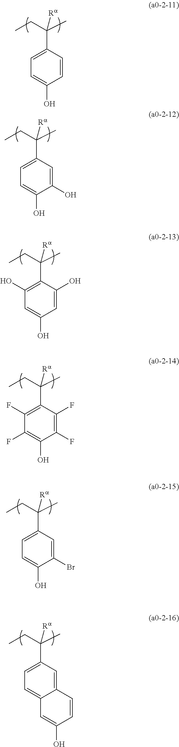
C1(C(CC)(C)[Ra])=CC=C(O)C=C1.C1(C(CC)(C)[Ra])=CC=C(O)C(O)=C1.C1(C(CC)(C)[Ra])=C(O)C=C(O)C=C1O.C1(C(CC)(C)[Ra])=C(F)C(F)=C(O)C(F)=C1F.C1(C(CC)(C)[Ra])=CC=C(O)C(Br)=C1.C1(C(CC)(C)[Ra])=CC=C2C(=C1)C=CC(O)=C2
